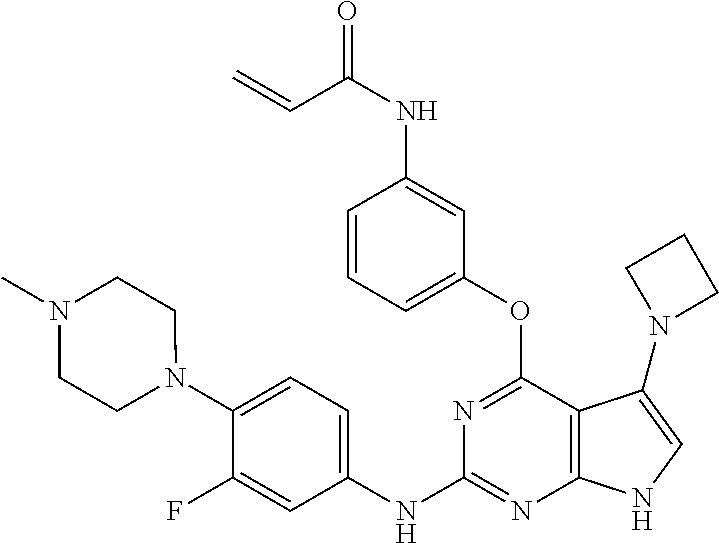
O=C(NC1=CC(OC2=NC(NC3=CC=C(N4CCN(C)CC4)C(F)=C3)=NC3=C2C(N2CCC2)=CN3)=CC=C1)C=C
